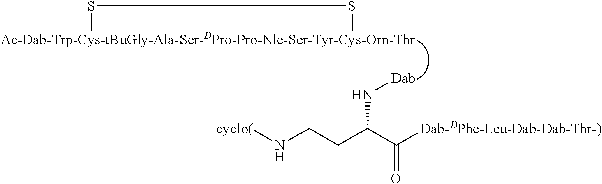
[Ac-Dab-Trp-Cys-tBuGly-Ala-Ser-DPro-Pro-Nle-Ser-Tyr-Cys-Orn-Thr]1SS1.N([Dab])C(CCN[cyclo(])C([Dab-DPhe-Leu-Dab-Dab-Thr-)])=O
